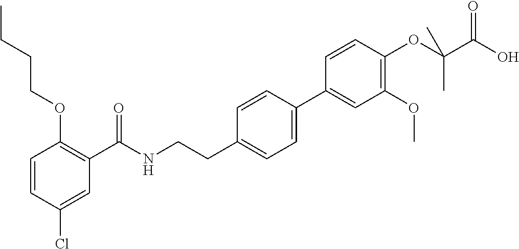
C1=CC(Cl)=CC(C(NCCC2=CC=C(C3=CC(OC)=C(OC(C(O)=O)(C)C)C=C3)C=C2)=O)=C1OCCCC
